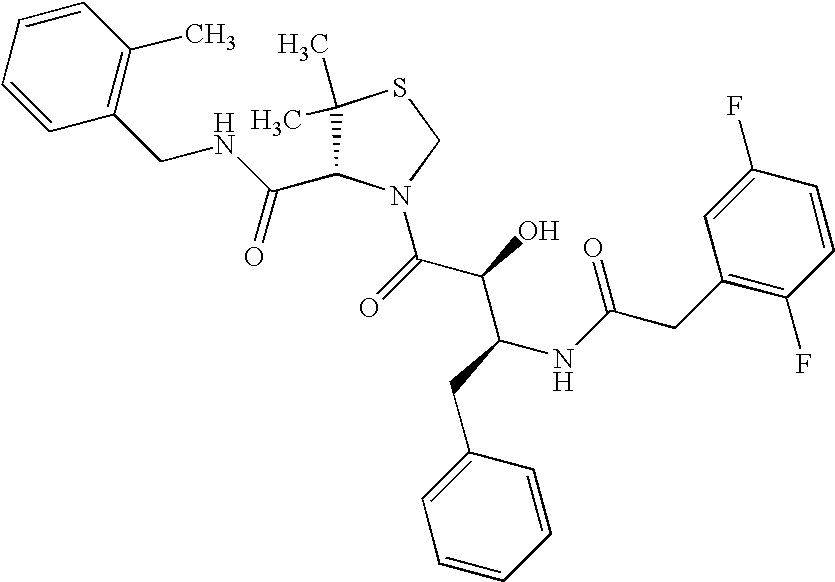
C1(C)(C)C(C(NCC2=C(C)C=CC=C2)=O)N(C(C(C(NC(CC2=C(F)C=CC(F)=C2)=O)CC2=CC=CC=C2)O)=O)CS1
